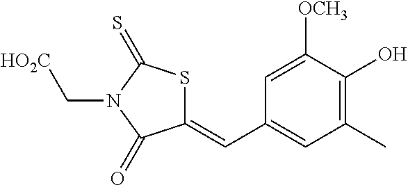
C1(=CC2=CC(C)=C(O)C([OCH3])=C2)SC(=S)N(C[HO2C])C1=O
